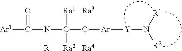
[Ar1]C(=O)N([R])C([Ra1])([Ra2])C([Ra3])([Ra4])[Ar][Y]N([R1])[R2]
